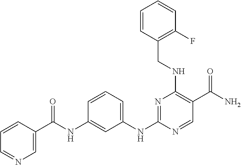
C1=CC(C(=O)NC2=CC(NC3=NC(NCC4=C(F)C=CC=C4)=C(C(N)=O)C=N3)=CC=C2)=CN=C1
